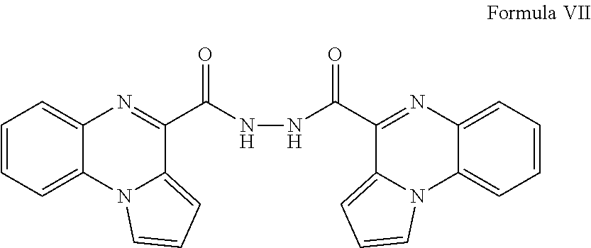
C1=CC=C2C(=C1)N=C(C(NNC(=O)C1=NC3=CC=CC=C3N3C1=CC=C3)=O)C1=CC=CN21
